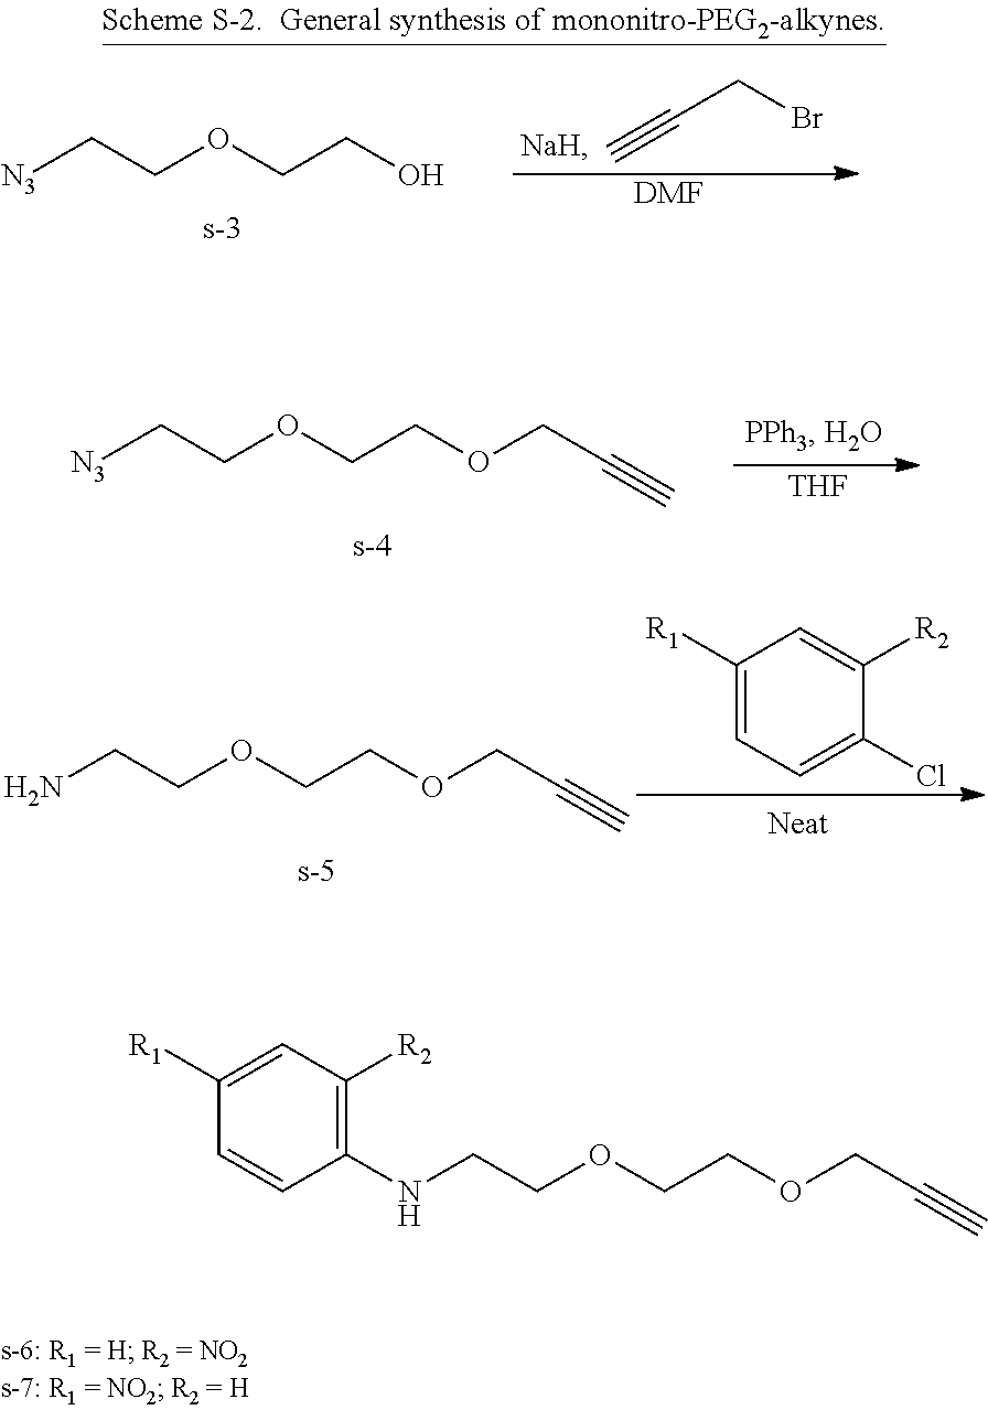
C(COCCOCC#C)NC1=C([R2])C=C([R1])C=C1.[N3]CCOCCO.C(Br)C#C.[DMF].NCCOCCOCC#C.C1([R1])=CC=C(Cl)C([R2])=C1.[THF].C(OCCOCC#C)C[N3]
